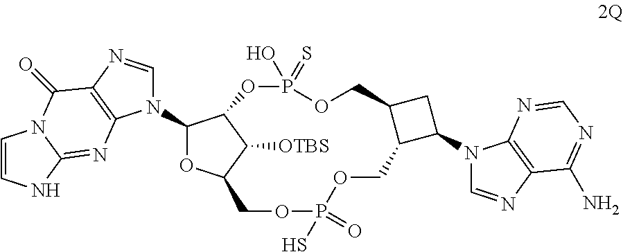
C1=CNC2=NC3=C(C(=O)N12)N=CN3C1OC2C([OTBS])C1OP(O)(=S)OCC1C(COP(S)(=O)OC2)C(N2C=NC3=C2N=CN=C3N)C1
